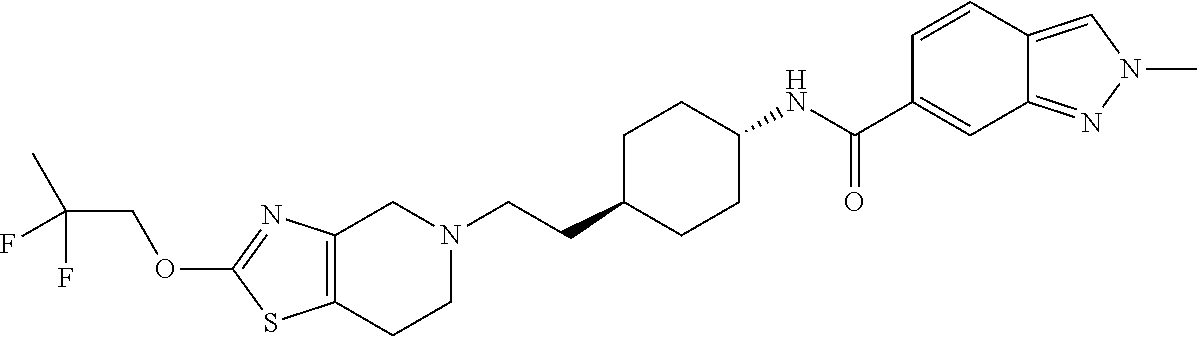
C12=C(CCN(CCC3CCC(NC(C4=CC5=NN(C)C=C5C=C4)=O)CC3)C1)SC(OCC(C)(F)F)=N2
